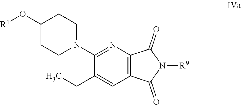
C12=C(N=C(N3CCC(O[R1])CC3)C(CC)=C1)C(=O)N([R9])C2=O
